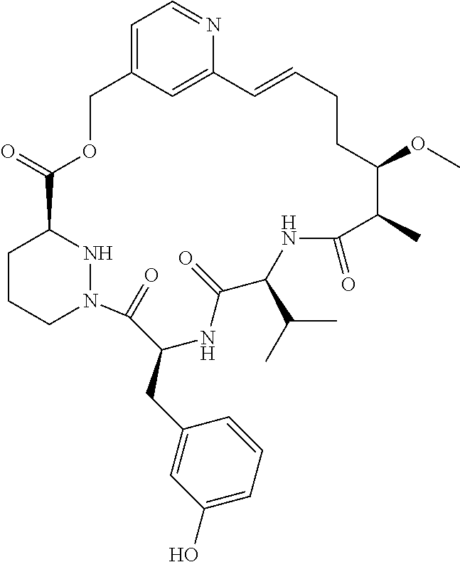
C1CCN2NC1C(=O)OCC1=CC=NC(=C1)C=CCCC(OC)C(C)C(=O)NC(C(C)C)C(=O)NC(CC1=CC(O)=CC=C1)C2=O
